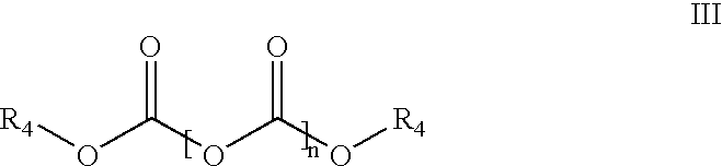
[R4]OC(OC(O[R4])=O)=O
